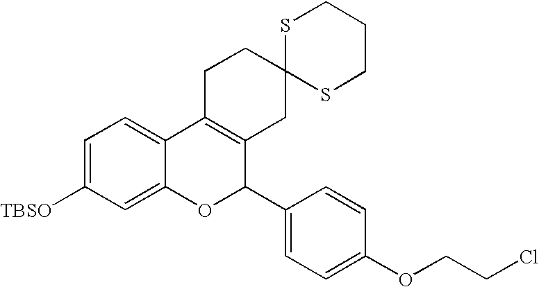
C1=C([TBSO])C=C2C(=C1)C1=C(C(C3=CC=C(OCCCl)C=C3)O2)CC2(CC1)SCCCS2
